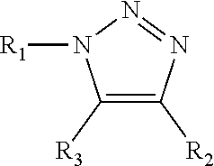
C1([R3])=C([R2])N=NN1[R1]
